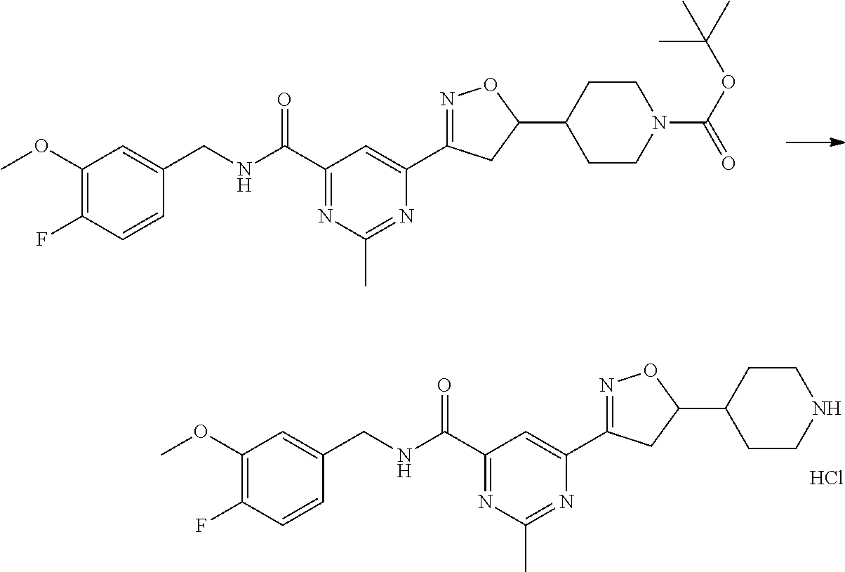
C1(OC)=C(F)C=CC(CNC(C2=NC(C)=NC(C3=NOC(C4CCN(C(OC(C)(C)C)=O)CC4)C3)=C2)=O)=C1.C1(OC)=C(F)C=CC(CNC(C2=NC(C)=NC(C3=NOC(C4CCNCC4)C3)=C2)=O)=C1.Cl
